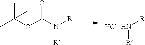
CC(OC(N([R])[R])=O)(C)C.N([R])[R].Cl
